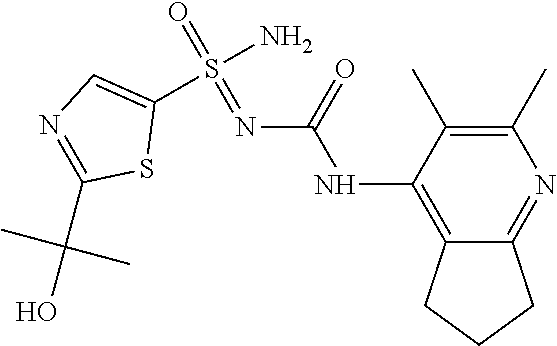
C1(C)=C(C)C(NC(N=S(=O)(N)C2=CN=C(C(C)(C)O)S2)=O)=C2C(=N1)CCC2
